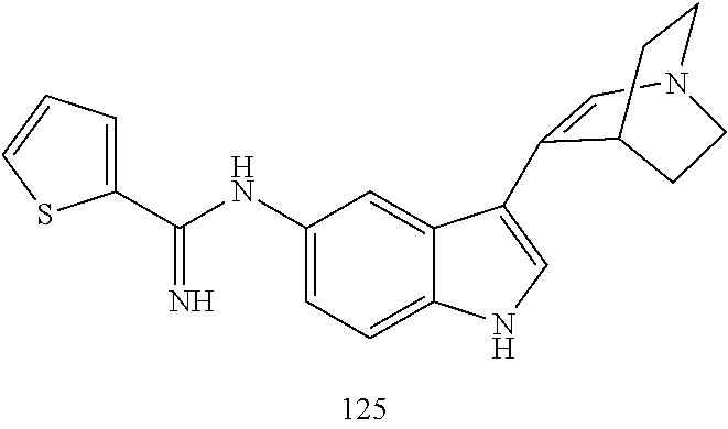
C1(NC(=N)C2=CC=CS2)=CC=C2C(=C1)C(C1=CN3CCC1CC3)=CN2
